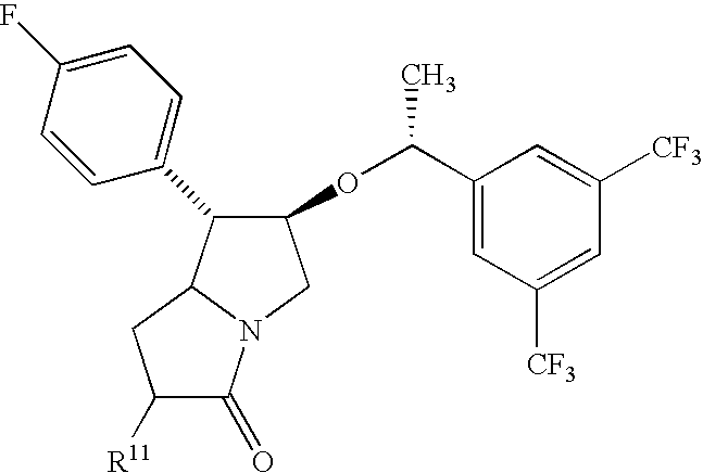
C1([R11])C(=O)N2C(C1)C(C1=CC=C(F)C=C1)C(OC(C1=CC([CF3])=CC([CF3])=C1)C)C2
